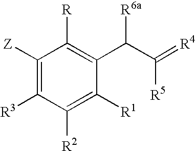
C1([Z])=C([R3])C([R2])=C([R1])C(C(C([R5])=[R4])[R6a])=C1[R]
